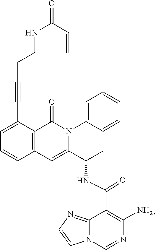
C1=C(C#CCCNC(C=C)=O)C2=C(C=C1)C=C(C(C)NC(C1=C(N)N=CN3C1=NC=C3)=O)N(C1=CC=CC=C1)C2=O
